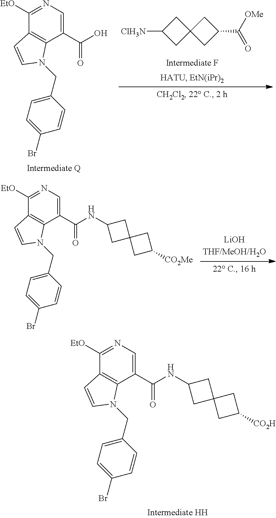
N1=C([EtO])C2=C(C(C(=O)NC3CC4(CC([CO2H])C4)C3)=C1)N(CC1=CC=C(Br)C=C1)C=C2.N1=C([EtO])C2=C(C(C(=O)NC3CC4(CC([CO2Me])C4)C3)=C1)N(CC1=CC=C(Br)C=C1)C=C2.N1=C([EtO])C2=C(C(C(O)=O)=C1)N(CC1=CC=C(Br)C=C1)C=C2.C1C([ClH3N])CC12CC(C([OMe])=O)C2
